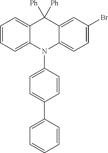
C1=CC=C2C(=C1)C([Ph])([Ph])C1=CC(Br)=CC=C1N2C1=CC=C(C2=CC=CC=C2)C=C1
